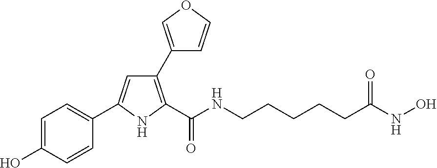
C1(C2=COC=C2)=C(C(NCCCCCC(NO)=O)=O)NC(C2=CC=C(O)C=C2)=C1
